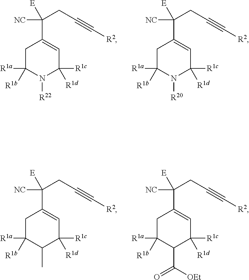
C1C([R1a])([R1b])N([R22])C([R1c])([R1d])C=C1C([NC])(CC#C[R2])[E].C1C([R1a])([R1b])N([R20])C([R1c])([R1d])C=C1C([NC])(CC#C[R2])[E].C1C([R1a])([R1b])C(C)C([R1c])([R1d])C=C1C([NC])(CC#C[R2])[E].C1C([R1a])([R1b])C(C([OEt])=O)C([R1c])([R1d])C=C1C([NC])(CC#C[R2])[E]
